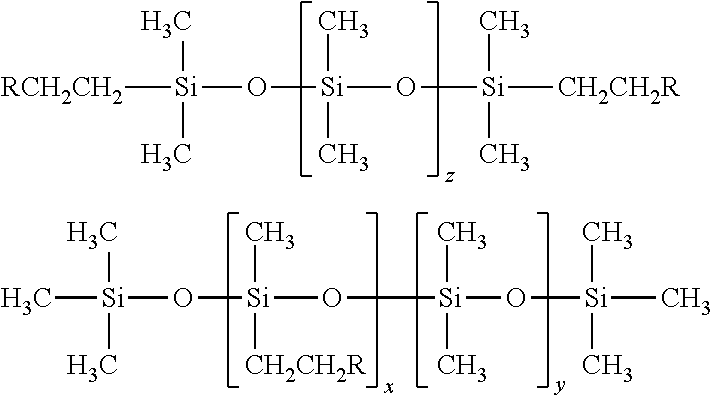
[RCH2CH2][Si](O[Si](O[Si]([CH2CH2R])(C)C)(C)C)(C)C.C[Si](O[Si](O[Si](O[Si](C)(C)C)(C)C)(C)[CH2CH2R])(C)C
